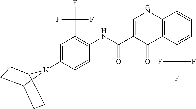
C1=C(N2C3CCC2CC3)C=CC(NC(=O)C2=CNC3=C(C2=O)C(C(F)(F)F)=CC=C3)=C1C(F)(F)F
